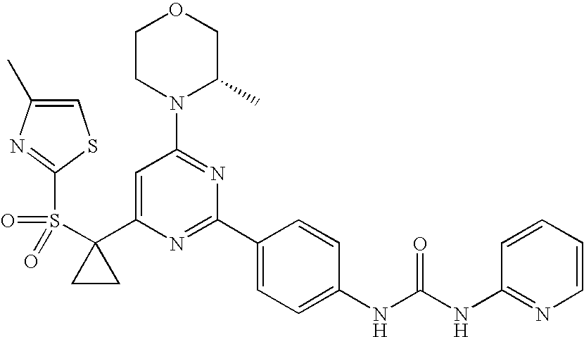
C1(C2=CC(N3C(C)COCC3)=NC(C3=CC=C(NC(=O)NC4=NC=CC=C4)C=C3)=N2)(S(=O)(=O)C2=NC(C)=CS2)CC1
